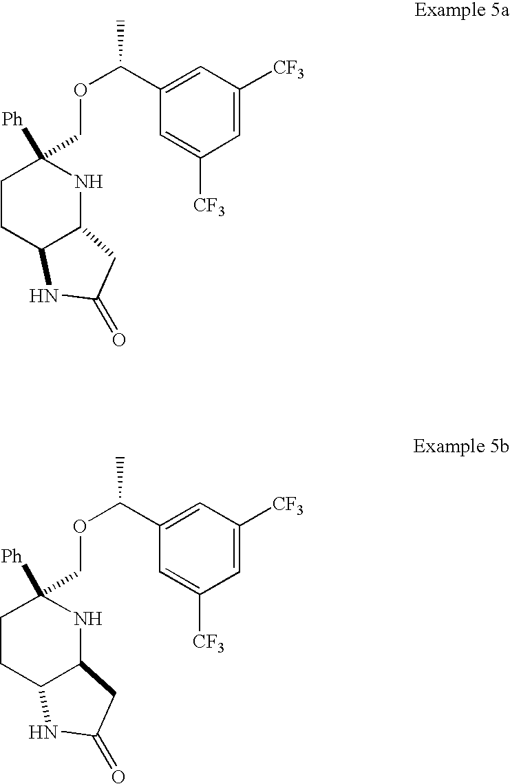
C1=C([CF3])C=C(C(OCC2([Ph])CCC3C(N2)CC(=O)N3)C)C=C1[CF3].C1=C([CF3])C=C(C(OCC2([Ph])CCC3C(N2)CC(=O)N3)C)C=C1[CF3]
